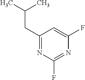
C1(CC(C)C)=NC(F)=NC(F)=C1
